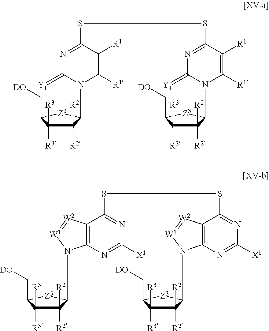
C1([R2])([R2])C([R3])([R3])C(C[DO])[Z3]C1N1C([R1])=C([R1])C(SSC2=NC(=[Y1])N(C3C([R2])([R2])C([R3])([R3])C(C[DO])[Z3]3)C([R1])=C2[R1])=NC1=[Y1].C1([R2])([R2])C([R3])([R3])C(C[DO])[Z3]C1N1C2=C([W2]=[W1]1)C(SSC1=NC([X1])=NC3=C1[W2]=[W1]N3C1C([R2])([R2])C([R3])([R3])C(C[DO])[Z3]1)=NC([X1])=N2
